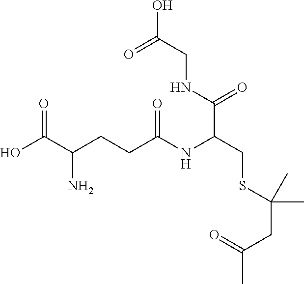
OC(C(CCC(NC(CSC(CC(C)=O)(C)C)C(NCC(O)=O)=O)=O)N)=O
